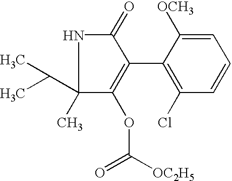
C1(=O)NC(C(C)C)(C)C(OC(=O)[OC2H5])=C1C1=C(Cl)C=CC=C1[OCH3]
